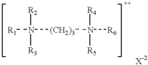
[R1]N([(CH2)3]N([R4])([R5])[R6])([R2])[R3]
